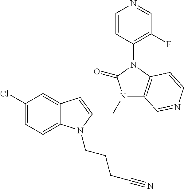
C12=CC(Cl)=CC=C1N(CCCC#N)C(CN1C3=C(N(C4=C(F)C=NC=C4)C1=O)C=CN=C3)=C2
